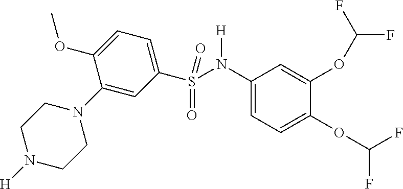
C1CN([H])CCN1C1=CC(S(=O)(=O)N(C2=CC=C(OC(F)F)C(OC(F)F)=C2)[H])=CC=C1OC
